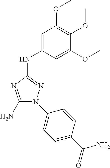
C1(N)=NC(NC2=CC(OC)=C(OC)C(OC)=C2)=NN1C1=CC=C(C(=O)N)C=C1
